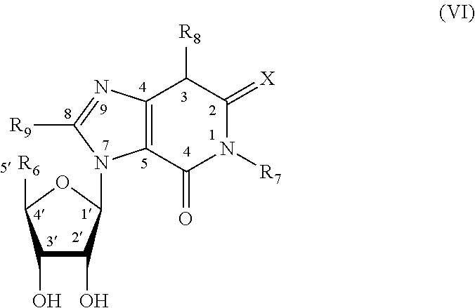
C12=C(C(=O)N([R7])C(=[X])C1[R8])N(C1C(O)C(O)C([R6])O1)C([R9])=N2
